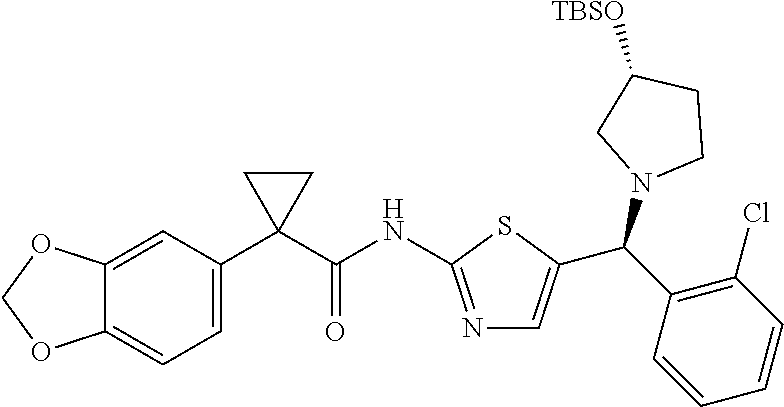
C12=CC(C3(C(NC4=NC=C(C(C5=C(Cl)C=CC=C5)N5CCC([TBSO])C5)S4)=O)CC3)=CC=C1OCO2
